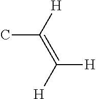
C(=C([H])[H])([H])C
